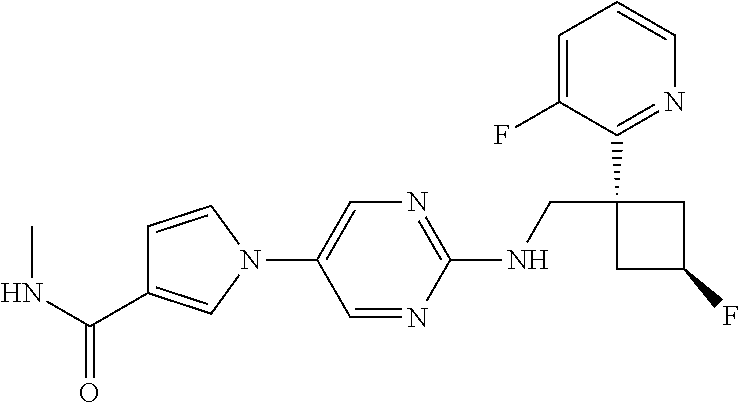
N1(C2=CN=C(NCC3(C4=NC=CC=C4F)CC(F)C3)N=C2)C=CC(C(NC)=O)=C1
